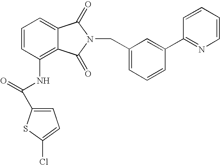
C1=C2C(=C(NC(C3=CC=C(Cl)S3)=O)C=C1)C(=O)N(CC1=CC=CC(C3=NC=CC=C3)=C1)C2=O
